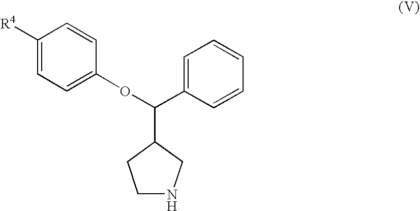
C1([R4])=CC=C(OC(C2=CC=CC=C2)C2CCNC2)C=C1
